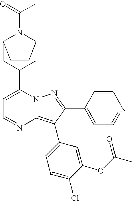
C12CC(C3=CC=NC4=C(C5=CC=C(Cl)C(OC(C)=O)=C5)C(C5=CC=NC=C5)=NN34)CC(N1C(=O)C)CC2
